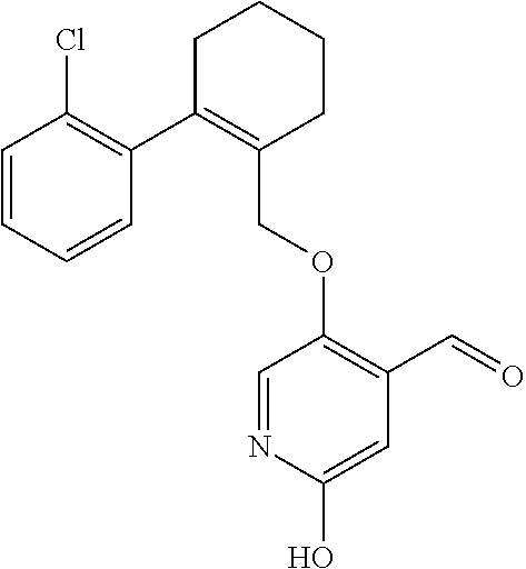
C1C(C2=C(Cl)C=CC=C2)=C(COC2=C(C=O)C=C(O)N=C2)CCC1
